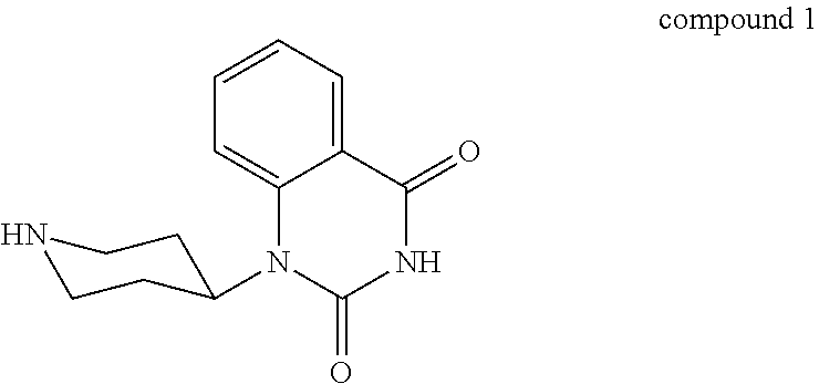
C12=CC=CC=C1N(C1CCNCC1)C(=O)NC2=O
